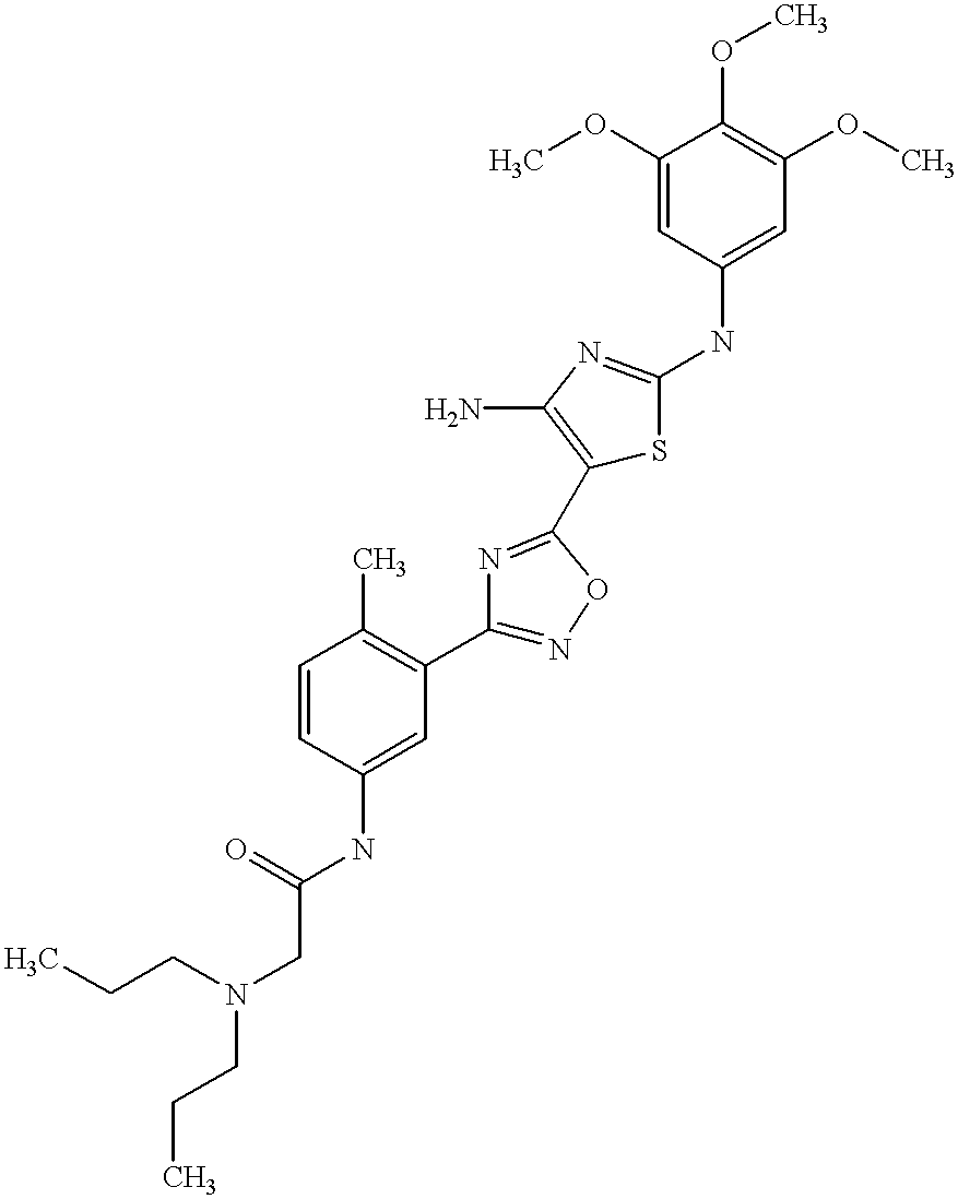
C(C(=O)NC1=CC(C2=NOC(C3=C(N)N=C(NC4=CC(OC)=C(OC)C(OC)=C4)S3)=N2)=C(C)C=C1)N(CCC)CCC
